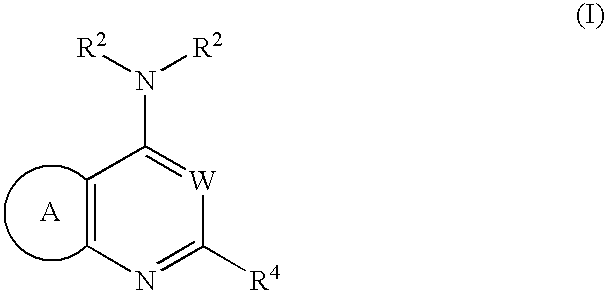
N1=C([R4])[W]=C(N([R2])[R2])C=C1
